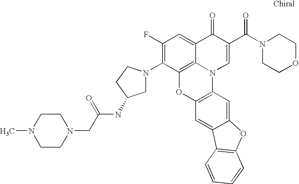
C1(F)=C(N2CC(NC(CN3CCN(C)CC3)=O)CC2)C2=C3C(=C1)C(=O)C(C(N1CCOCC1)=O)=CN3C1=C(O2)C=C2C(=C1)OC1=C2C=CC=C1
